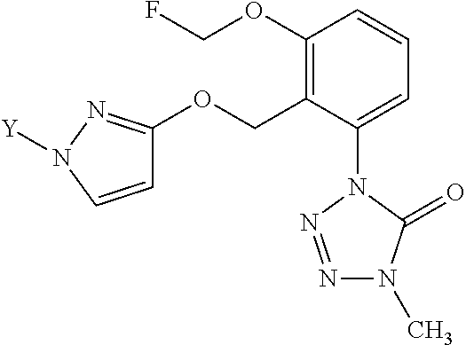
C1=C(N2N=NN(C)C2=O)C(COC2=NN([Y])C=C2)=C(OCF)C=C1
